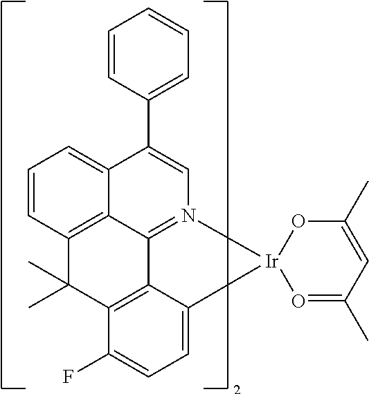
C1=C(C2=CC=CC=C2)C2=CC=CC3=C2C2=N1[Ir]1(O=C(C)C=C(C)O1)C1=CC=C(F)C(=C21)C3(C)C
